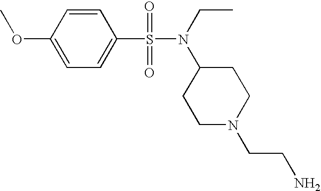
C1=C(OC)C=CC(S(=O)(=O)N(CC)C2CCN(CCN)CC2)=C1
